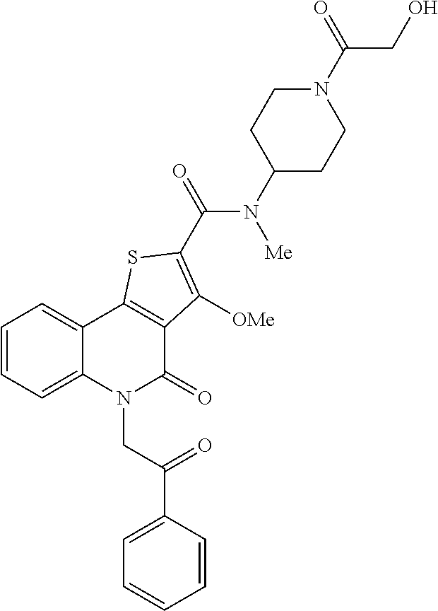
C1=CC=C2C(=C1)C1=C(C(=O)N2CC(C2=CC=CC=C2)=O)C([OMe])=C(C(=O)N(C2CCN(C(=O)CO)CC2)[Me])S1
